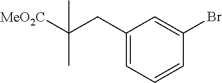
C1(CC([MeO2C])(C)C)=CC=CC(Br)=C1
